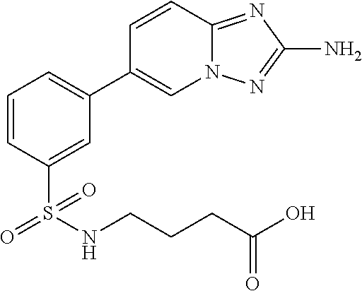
C1=CC(S(NCCCC(O)=O)(=O)=O)=CC(C2=CN3C(=NC(N)=N3)C=C2)=C1
